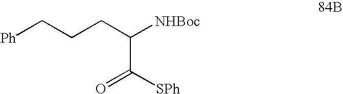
[Ph]CCCC([NHBoc])C([SPh])=O
